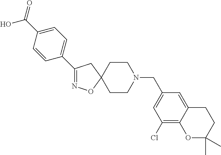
N1=C(C2=CC=C(C(O)=O)C=C2)CC2(O1)CCN(CC1=CC(Cl)=C3C(=C1)CCC(C)(C)O3)CC2
